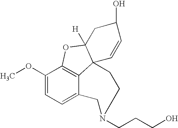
C12=C3C(OC)=CC=C1CN(CCCO)CCC21C([H])(O3)CC(O)C=C1
